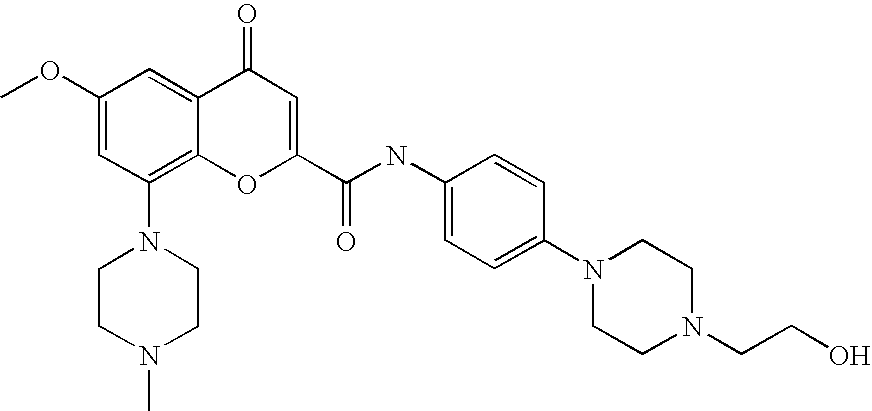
C1(OC)=CC(N2CCN(C)CC2)=C2C(=C1)C(=O)C=C(C(=O)NC1=CC=C(N3CCN(CCO)CC3)C=C1)O2
